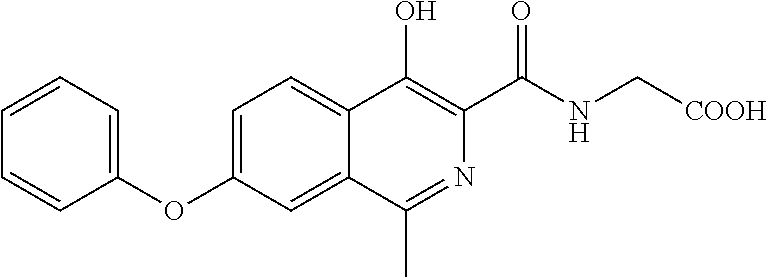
C1(OC2=CC=C3C(=C2)C(C)=NC(C(NC[COOH])=O)=C3O)=CC=CC=C1
